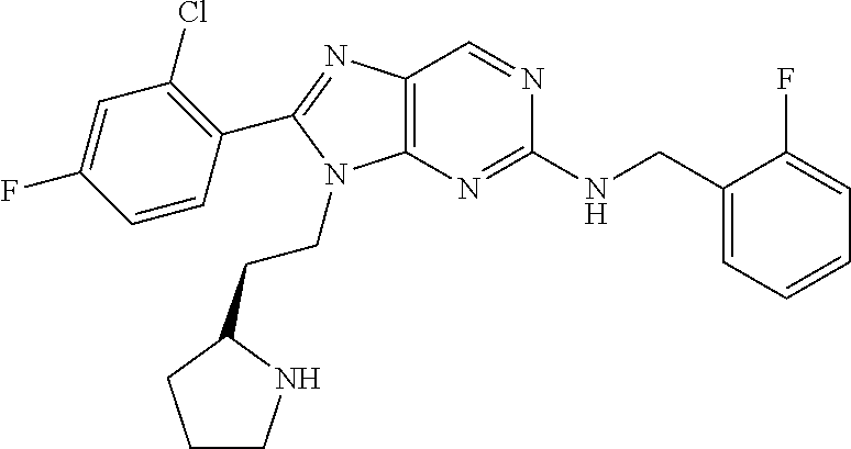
C1=CC(C2=NC3=C(N2CCC2NCCC2)N=C(NCC2=CC=CC=C2F)N=C3)=C(Cl)C=C1F
